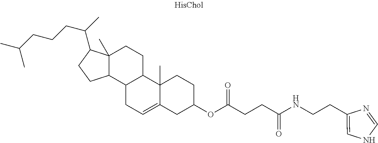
C12(C)C(C3C(CC1)C1(C)C(=CC3)CC(OC(CCC(NCCC3=CNC=N3)=O)=O)CC1)CCC2C(C)CCCC(C)C
